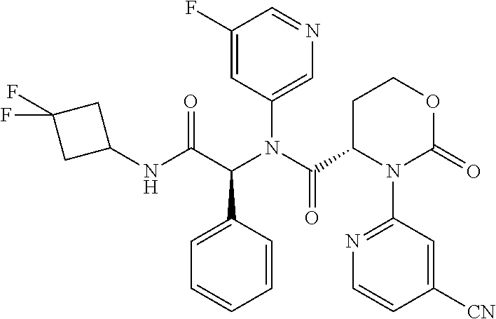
C1=C(C(C(NC2CC(F)(F)C2)=O)N(C(=O)C2CCOC(=O)N2C2=NC=CC([CN])=C2)C2=CN=CC(F)=C2)C=CC=C1
